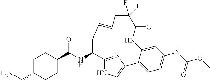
C1C(CN)CCC(C(=O)NC2C3=NC(=CN3)C3=CC=C(NC(OC)=O)C=C3NC(=O)C(F)(F)CC=CC2)C1
